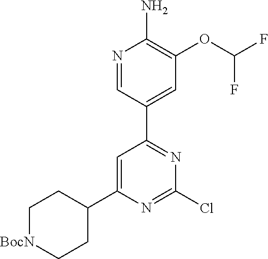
N1=CC(C2=NC(Cl)=NC(C3CC[BocN]CC3)=C2)=CC(OC(F)F)=C1N
